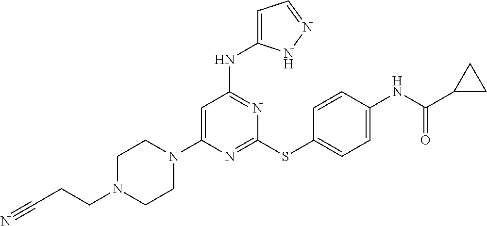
N1=C(SC2=CC=C(NC(C3CC3)=O)C=C2)N=C(NC2=CC=NN2)C=C1N1CCN(CCC#N)CC1
